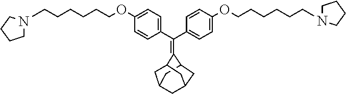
C(C1=CC=C(OCCCCCCN2CCCC2)C=C1)(C1=CC=C(OCCCCCCN2CCCC2)C=C1)=C1C2CC3CC(C2)CC1C3
